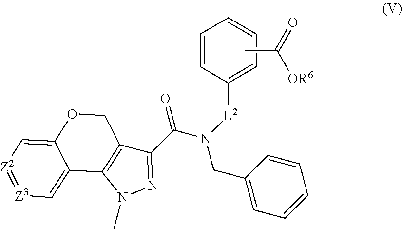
N1(C)N=C(C(=O)N([L2]C2=CC=CC=C2)CC2=CC=CC=C2)C2=C1C1=C[Z3]=[Z2]C=C1OC2.CC(=O)[OR6]
